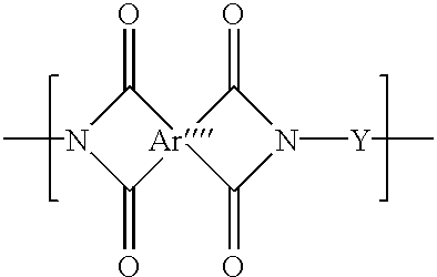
C1(=O)N(C)C(=O)[Ar]12C(=O)N([Y]C)C2=O
